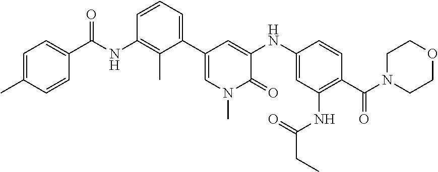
C1=C(C)C=CC(C(NC2=C(C)C(C3=CN(C)C(=O)C(NC4=CC(NC(=O)CC)=C(C(N5CCOCC5)=O)C=C4)=C3)=CC=C2)=O)=C1
